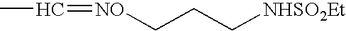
C(C)=[NO]CCC[NHSO2Et]
